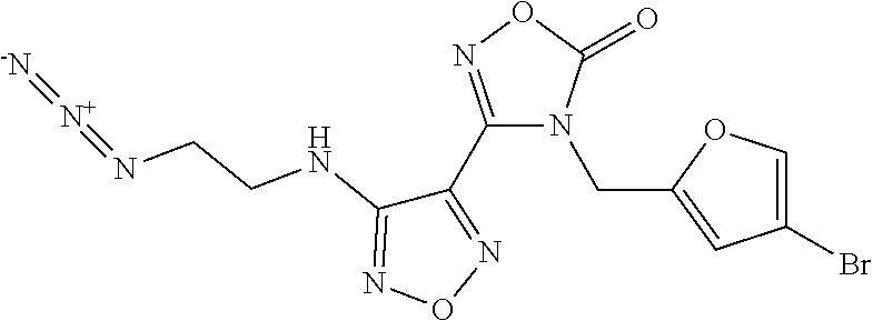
C1(C2=NOC(=O)N2CC2=CC(Br)=CO2)=NON=C1NCCN=[N+]=[-N]
